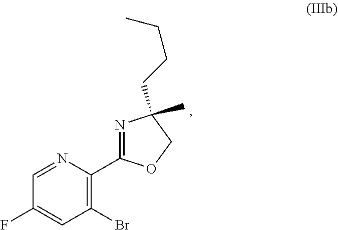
C1(Br)=C(C2=NC(C)(CCCC)CO2)N=CC(F)=C1
